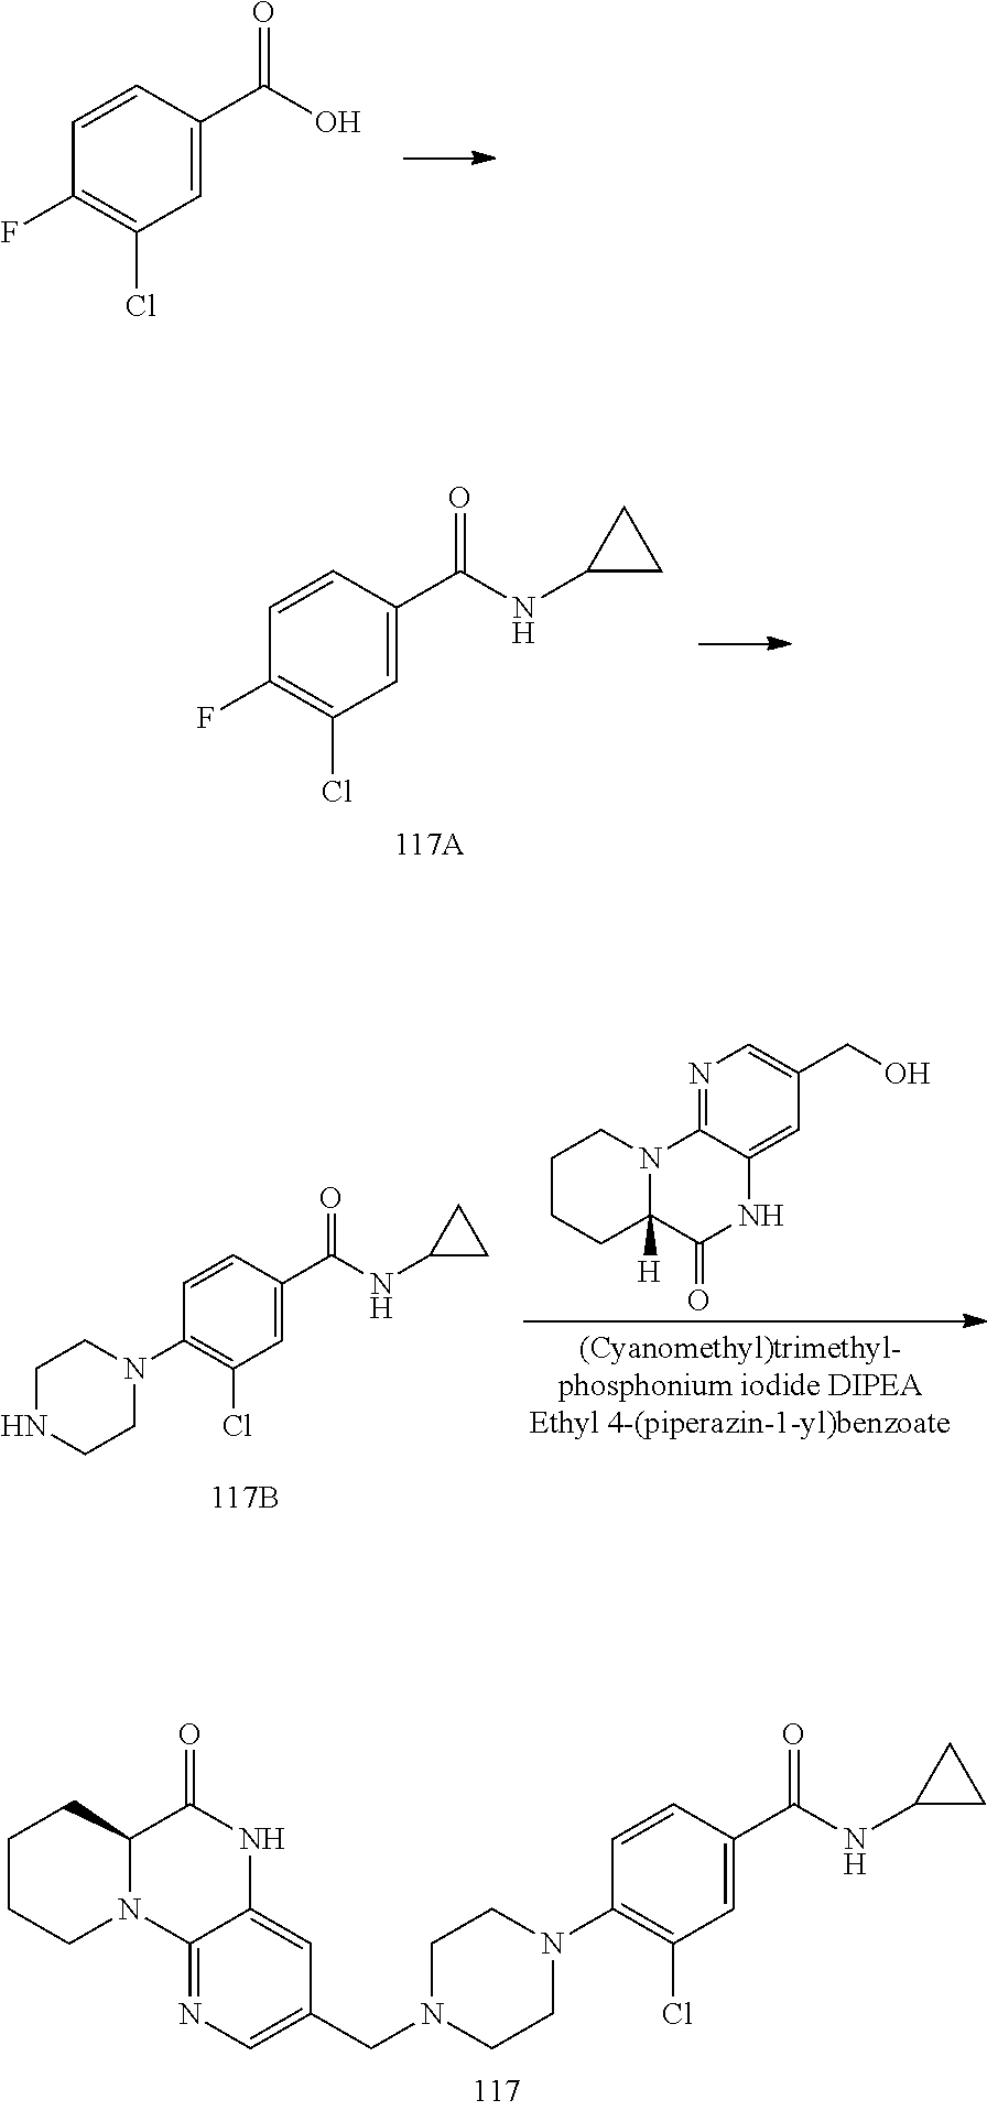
C1(=O)NC2=CC(CN3CCN(C4=C(Cl)C=C(C(=O)NC5CC5)C=C4)CC3)=CN=C2N2C1CCCC2.C1=C(C(O)=O)C=CC(F)=C1Cl.C1=C(C(NC2CC2)=O)C=CC(F)=C1Cl.N1=C2C(=CC(CO)=C1)NC(=O)C1([H])N2CCCC1.C1=C(C(NC2CC2)=O)C=CC(N2CCNCC2)=C1Cl
